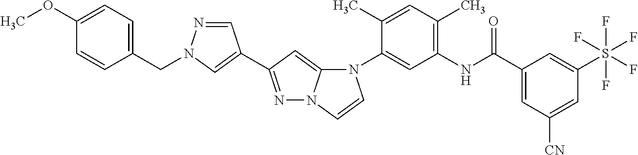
C1=NN(CC2=CC=C(OC)C=C2)C=C1C1=NN2C(=C1)N(C1=CC(NC(C3=CC([CN])=CC(S(F)(F)(F)(F)F)=C3)=O)=C(C)C=C1C)C=C2
